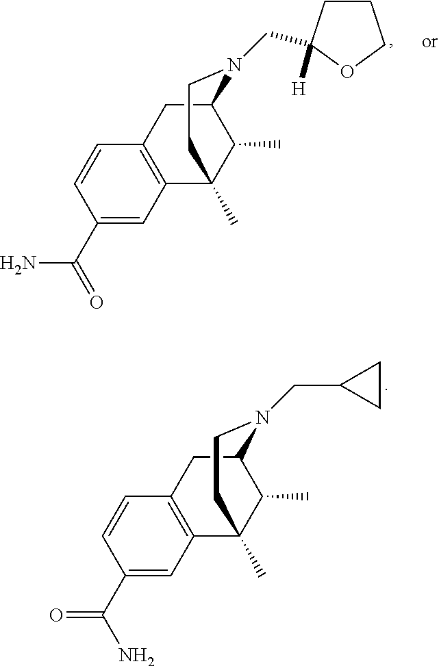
C1(C(N)=O)=CC2=C(C=C1)CC1C(C)C2(C)CCN1CC1CC1.C1(C(=O)N)=CC2=C(C=C1)CC1C(C)C2(C)CCN1CC1([H])CCCO1
